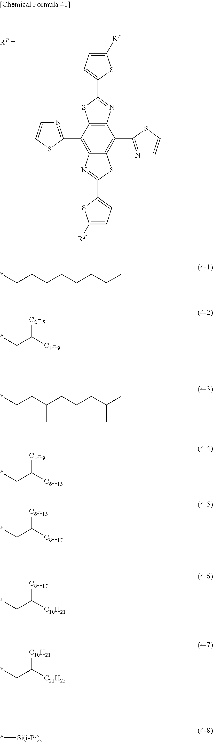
C12=C(C3=NC=CS3)C3=C(C(C4=NC=CS4)=C1SC(C1=CC=C([RT])S1)=N2)N=C(C1=CC=C([RT])S1)S3.*CCCCCCCC.*CC([C4H9])[C2H5].*CCC(CCCC(C)C)C.*CC([C6H13])[C4H9].*CC([C8H17])[C6H13].*CC([C10H21])[C8H17].*CC([C21H25])[C10H21].*[Si(i-Pr)3]
